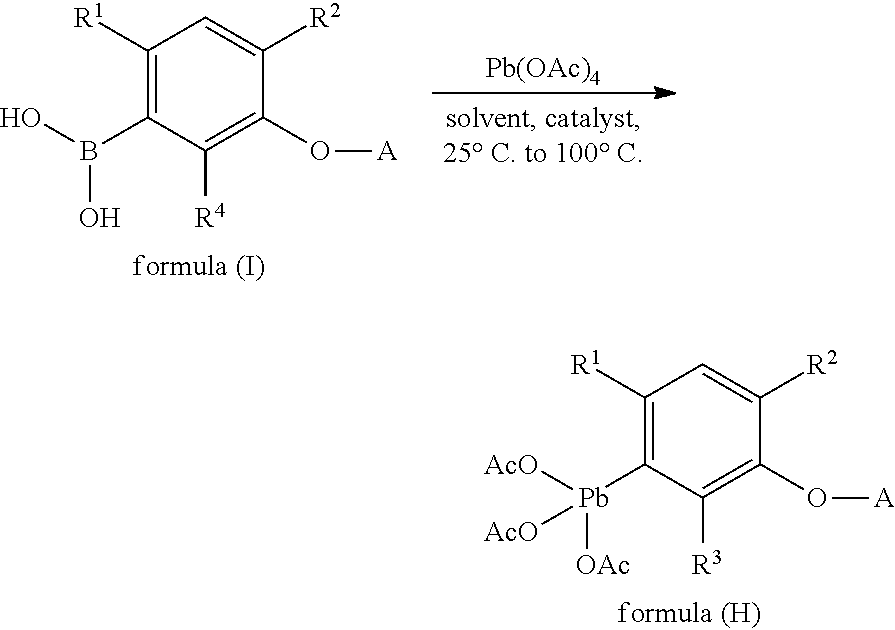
C1([R1])=C([Pb]([AcO])([OAc])[AcO])C([R3])=C(O[A])C([R2])=C1.C1([R1])=C(B(O)O)C([R4])=C(O[A])C([R2])=C1.[Pb(OAc)4]
